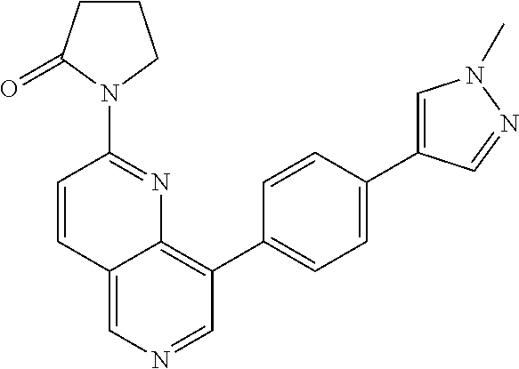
C12=CN=CC(C3=CC=C(C4=CN(C)N=C4)C=C3)=C1N=C(N1CCCC1=O)C=C2
